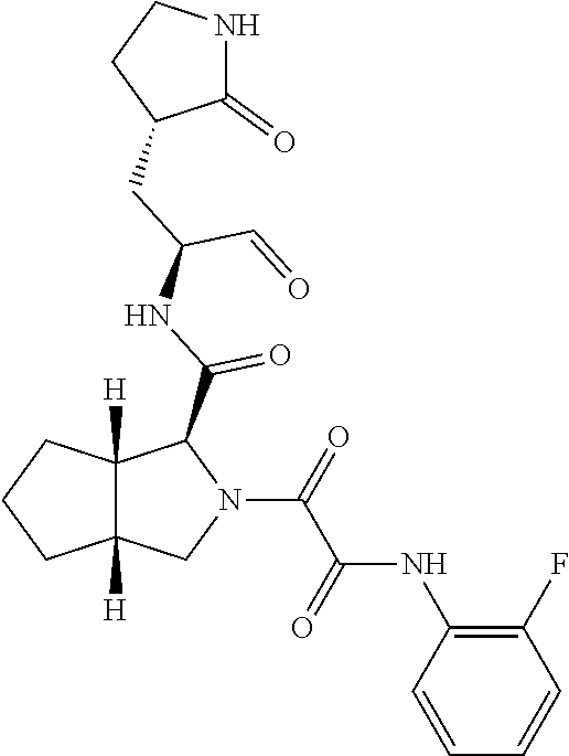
C1(=O)NCCC1CC(NC(C1C2([H])C([H])(CN1C(=O)C(=O)NC1=C(F)C=CC=C1)CCC2)=O)C=O
